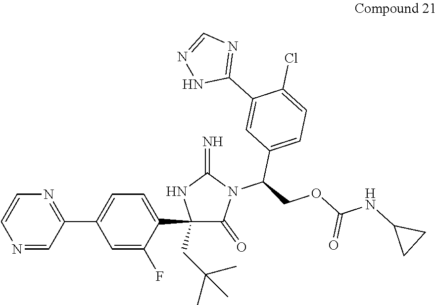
C1(=O)N(C(COC(NC2CC2)=O)C2=CC=C(Cl)C(C3=NC=NN3)=C2)C(=N)NC1(C1=CC=C(C2=NC=CN=C2)C=C1F)CC(C)(C)C
